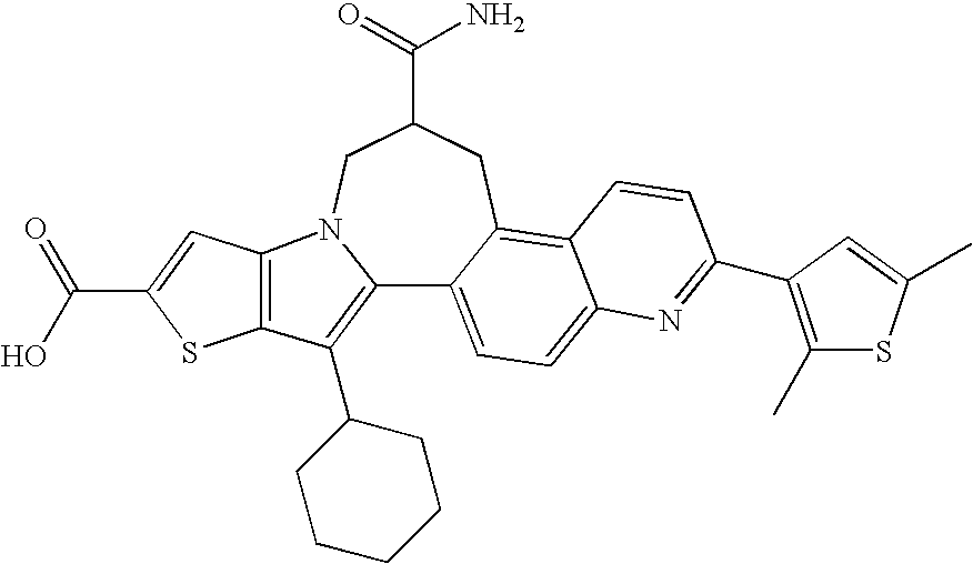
C12=C(C3CCCCC3)C3=C(N1CC(C(=O)N)CC1=C4C(=CC=C21)N=C(C1=C(C)SC(C)=C1)C=C4)C=C(C(=O)O)S3
